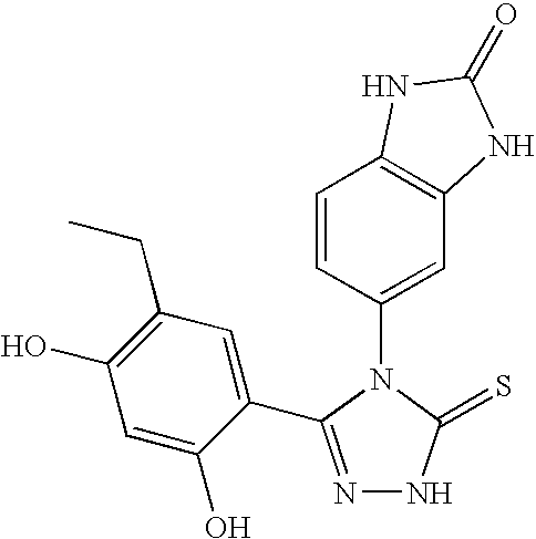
N1=C(C2=CC(CC)=C(O)C=C2O)N(C2=CC3=C(C=C2)NC(=O)N3)C(=S)N1
